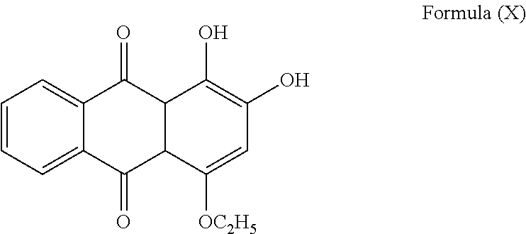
C1=CC=C2C(=C1)C(=O)C1C(C2=O)C([OC2H5])=CC(O)=C1O
